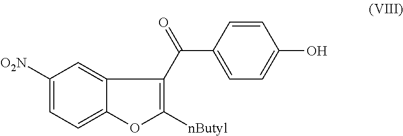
C(C1=CC=C(O)C=C1)(=O)C1=C([nButyl])OC2=CC=C([O2N])C=C21
